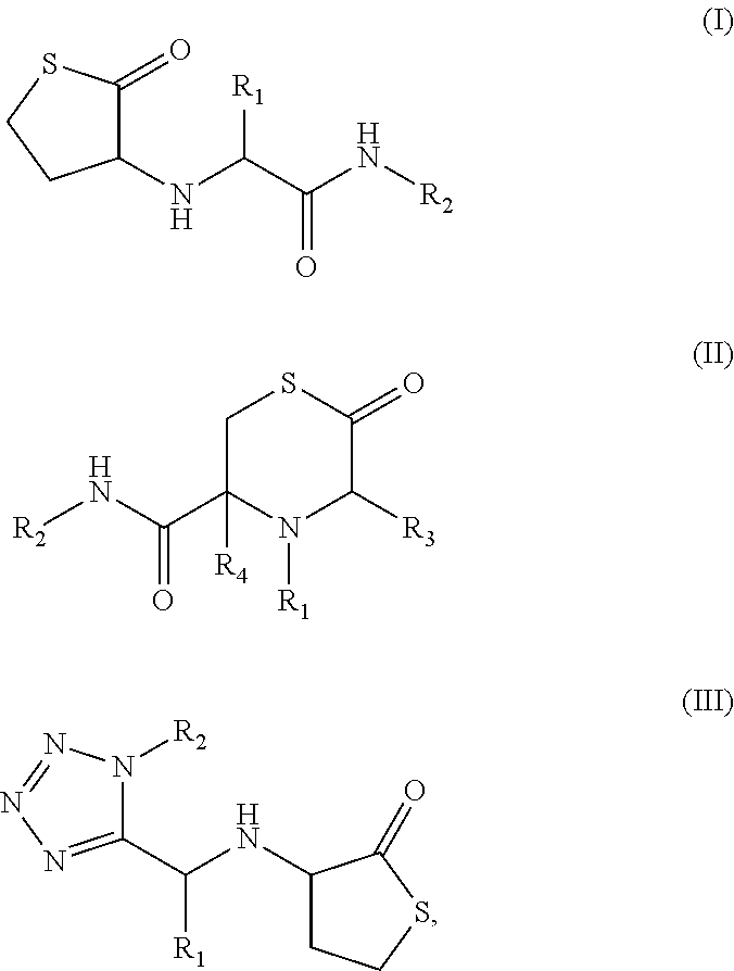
C1(NC(C(N[R2])=O)[R1])C(=O)SCC1.C1C(C(N[R2])=O)([R4])N([R1])C([R3])C(=O)S1.C1(C(NC2CCSC2=O)[R1])=NN=NN1[R2]
